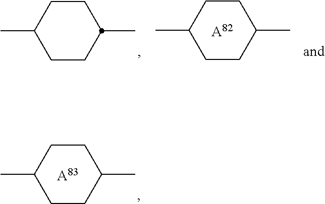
C1CC(C)CCC1C.[A83].C1CC(C)CCC1C.C1CC(C)CCC1C.[A82]
